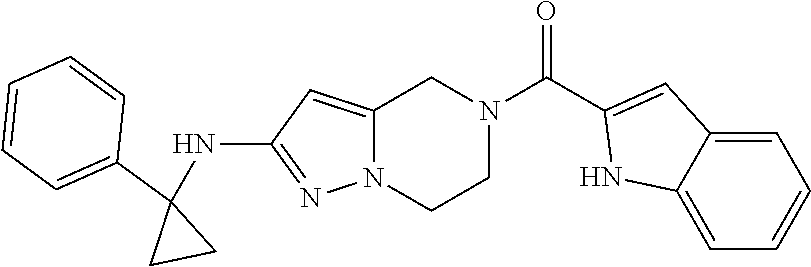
C1=C2CN(C(C3=CC4=CC=CC=C4N3)=O)CCN2N=C1NC1(C2=CC=CC=C2)CC1
